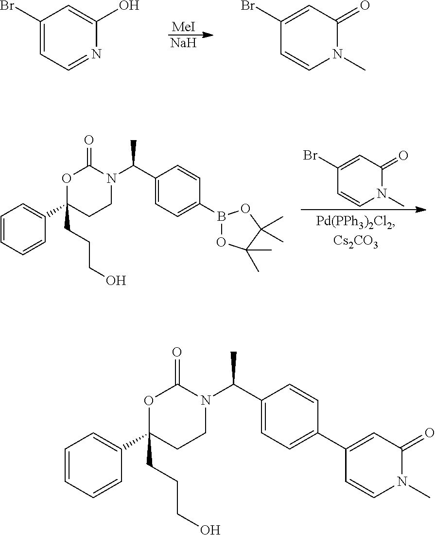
[MeI].[Na].C1(Br)=CC=NC(O)=C1.C1(Br)=CC(=O)N(C)C=C1.C1(Br)=CC(=O)N(C)C=C1.C1=CC=CC(C2(CCCO)CCN(C(C3=CC=C(B4OC(C)(C)C(C)(C)O4)C=C3)C)C(=O)O2)=C1.C1=CC=CC(C2(CCCO)CCN(C(C3=CC=C(C4=CC(=O)N(C)C=C4)C=C3)C)C(=O)O2)=C1
